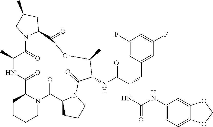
C1CCCN2C1C(=O)NC(C)C(=O)N1C(CC(C)C1)C(=O)OC(C)C(NC(C(CC1=CC(F)=CC(F)=C1)NC(=O)NC1=CC=C3C(=C1)OCO3)=O)C(=O)N1C(C2=O)CCC1
